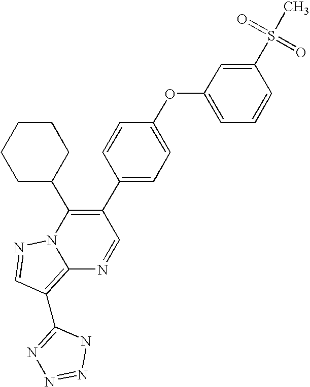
C12=C(C3=NN=NN3)C=NN1C(C1CCCCC1)=C(C1=CC=C(OC3=CC=CC(S(=O)(=O)C)=C3)C=C1)C=N2
